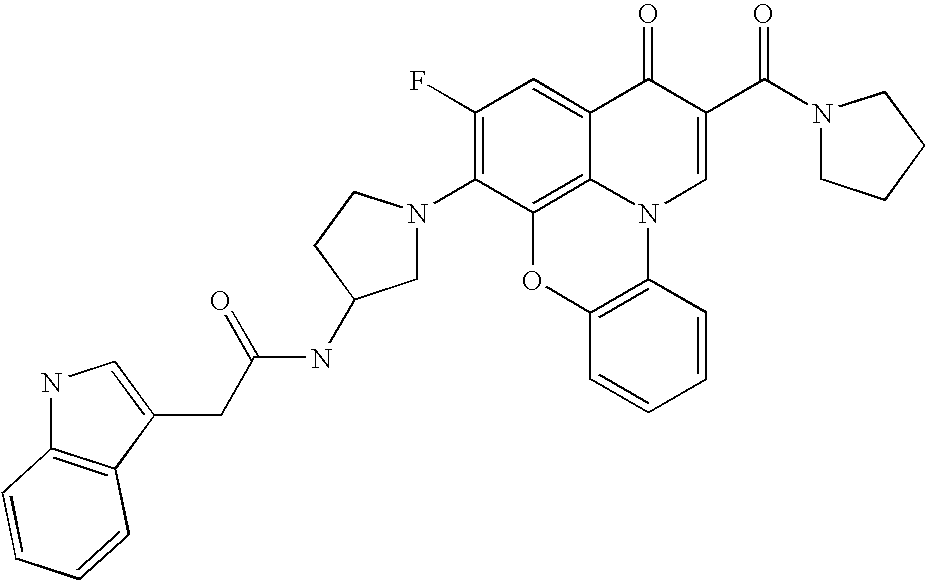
C1(F)=C(N2CC(NC(CC3=CNC4=C3C=CC=C4)=O)CC2)C2=C3C(=C1)C(=O)C(C(N1CCCC1)=O)=CN3C1=C(O2)C=CC=C1
